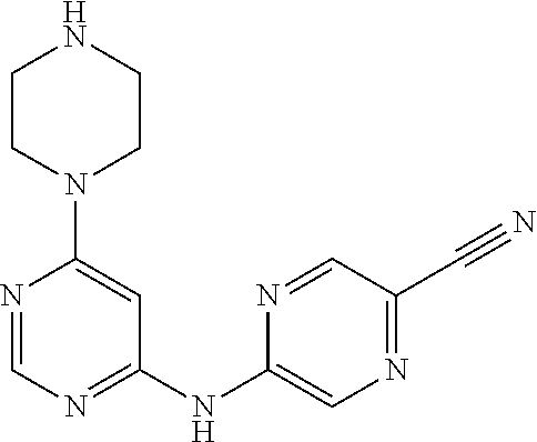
N1=CN=C(NC2=CN=C(C#N)C=N2)C=C1N1CCNCC1
